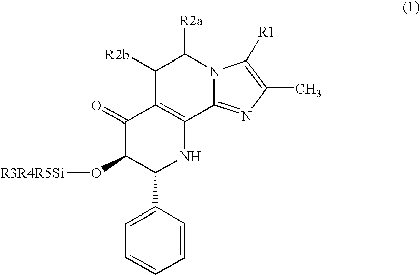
C1(=O)C(O[R3R4R5Si])C(C2=CC=CC=C2)NC2=C1C([R2b])C([R2a])N1C2=NC(C)=C1[R1]
